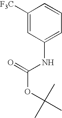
C1([F3C])=CC(NC(=O)OC(C)(C)C)=CC=C1
